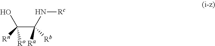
OC(C(N[Rc])([Ra])[Rb])([Rn])[Ro]
